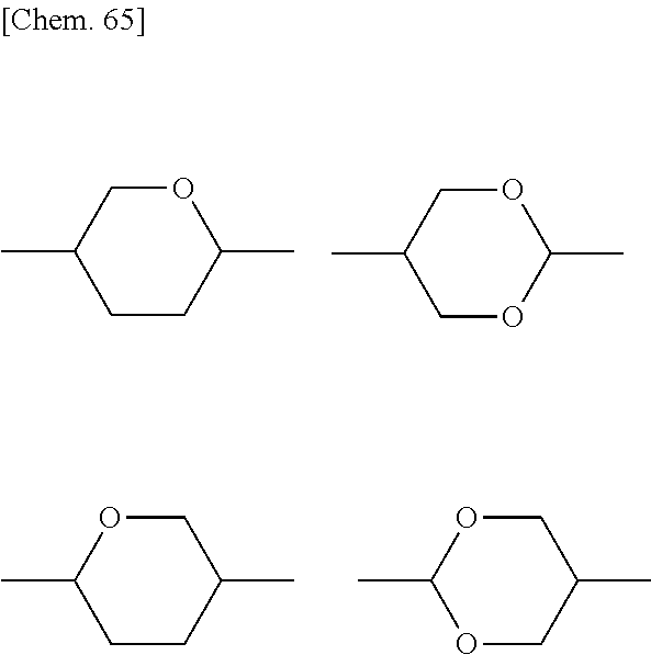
O1CC(C)CCC1C.O1CC(C)COC1C.C1OC(C)CCC1C.C1OC(C)OCC1C
